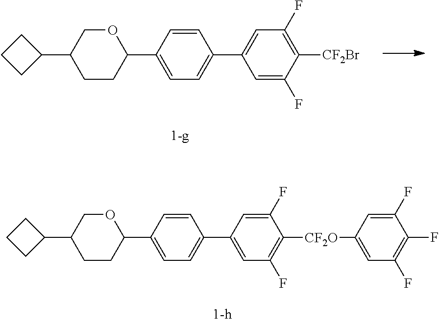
C1CCC1C1CCC(C2=CC=C(C3=CC(F)=C([CF2Br])C(F)=C3)C=C2)OC1.C1CCC1C1CCC(C2=CC=C(C3=CC(F)=C([CF2O]C4=CC(F)=C(F)C(F)=C4)C(F)=C3)C=C2)OC1
